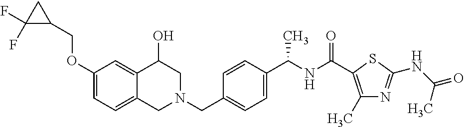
C1(OCC2CC2(F)F)=CC=C2C(=C1)C(O)CN(CC1=CC=C(C(NC(=O)C3=C(C)N=C(NC(=O)C)S3)C)C=C1)C2
